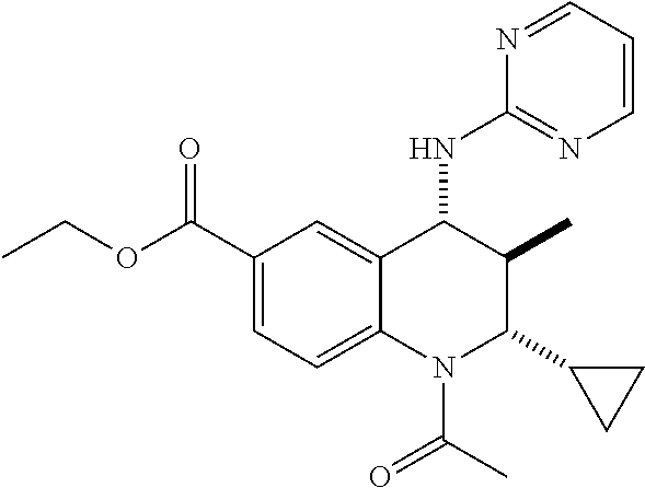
C1(C(OCC)=O)=CC=C2C(=C1)C(NC1=NC=CC=N1)C(C)C(C1CC1)N2C(=O)C
